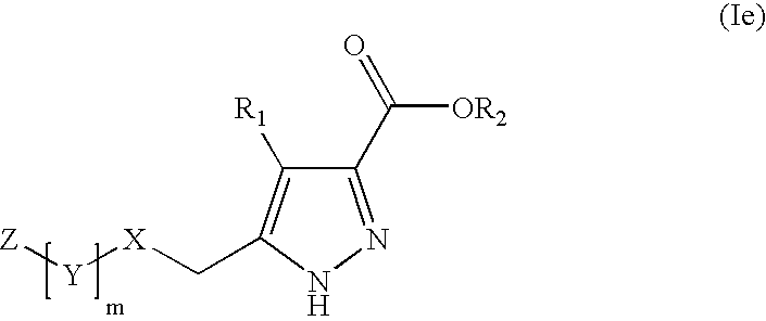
C1(C(=O)[OR2])=NNC(C[X][Y][Z])=C1[R1]
